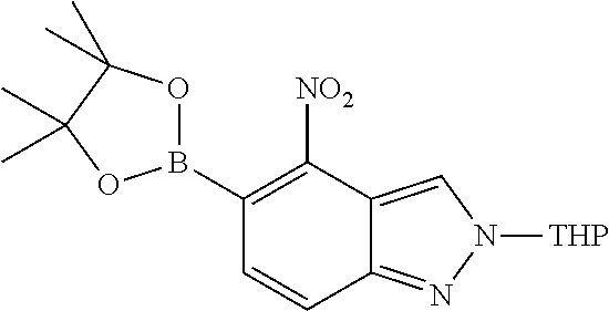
C1([NO2])=C(B2OC(C)(C)C(C)(C)O2)C=CC2=NN([THP])C=C12
